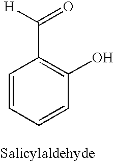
C1=CC=CC(O)=C1C([H])=O
